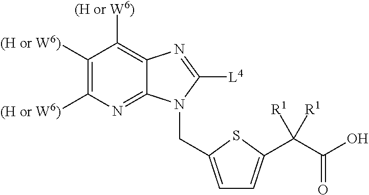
C1([(H or W6)])=C([(H or W6)])N=C2C(=C1[(H or W6)])N=C([L4])N2CC1=CC=C(C(C(O)=O)([R1])[R1])S1
